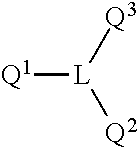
[Q3][L]([Q2])[Q1]
